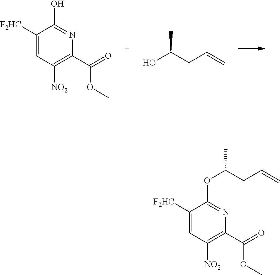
C(C1=C([NO2])C=C([F2HC])C(OC(CC=C)C)=N1)(=O)OC.C1(C(=O)OC)=C([NO2])C=C([F2HC])C(O)=N1.OC(CC=C)C
